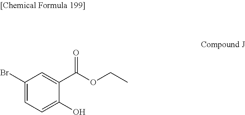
C1(Br)=CC=C(O)C(C(OCC)=O)=C1
